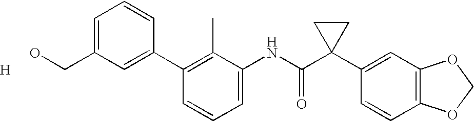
C1(C2=CC(CO)=CC=C2)=C(C)C(NC(C2(C3=CC4=C(C=C3)OCO4)CC2)=O)=CC=C1.[H]
